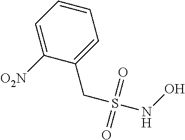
C1=CC=C([O2N])C(CS(NO)(=O)=O)=C1
